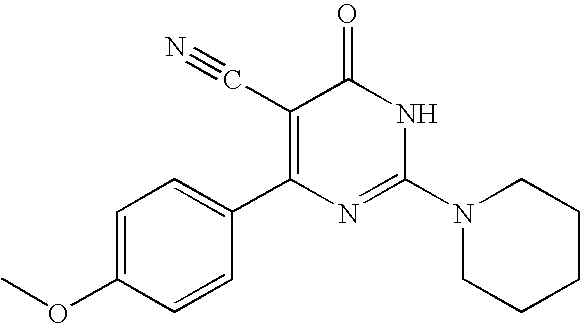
C1=CC(C2=C(C#N)C(=O)NC(N3CCCCC3)=N2)=CC=C1OC
